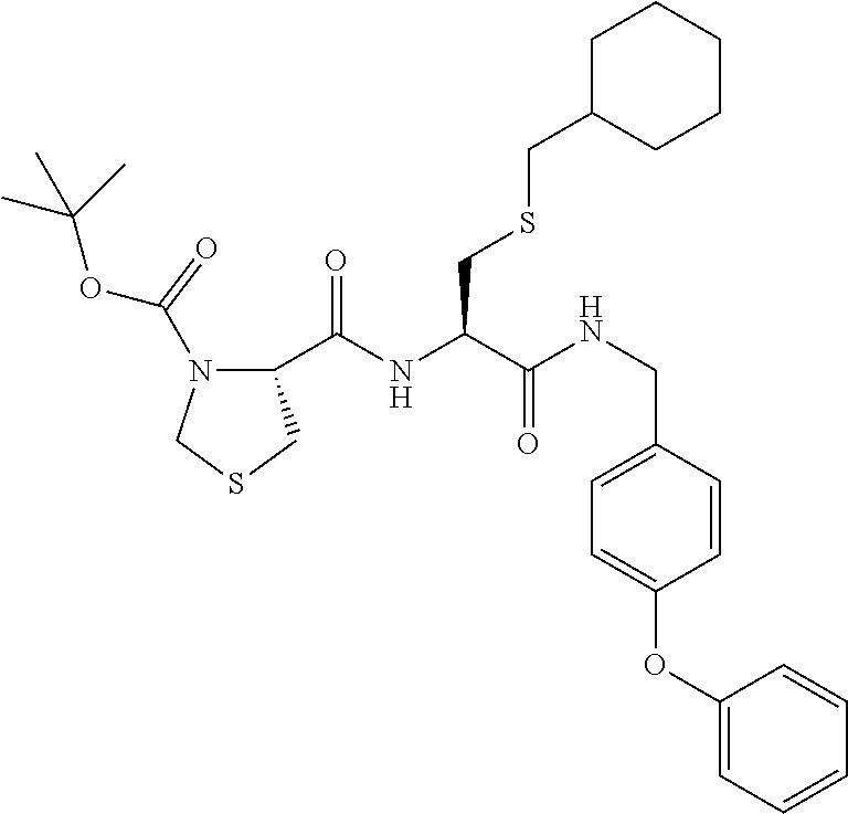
C1(C(NC(C(NCC2=CC=C(OC3=CC=CC=C3)C=C2)=O)CSCC2CCCCC2)=O)N(C(OC(C)(C)C)=O)CSC1
